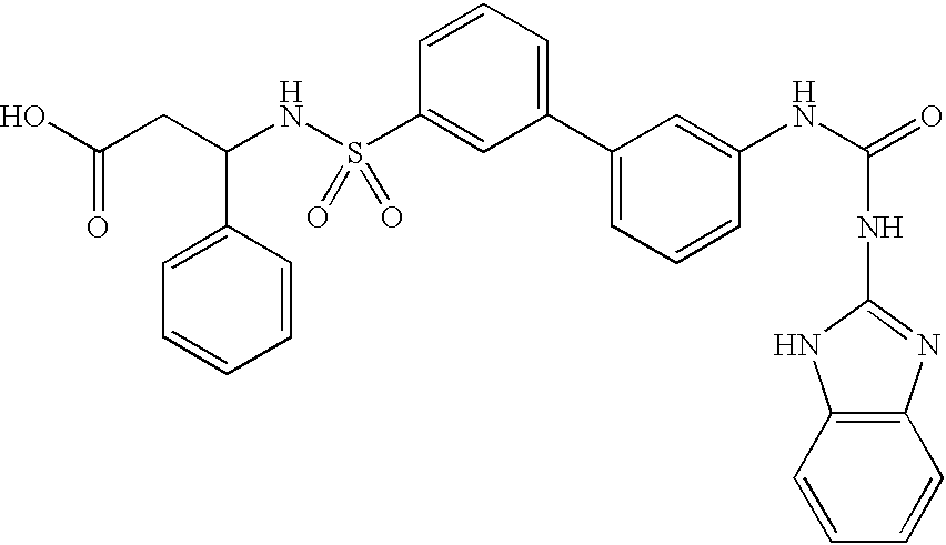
OC(CC(NS(C1=CC(C2=CC=CC(NC(=O)NC3=NC4=C(N3)C=CC=C4)=C2)=CC=C1)(=O)=O)C1=CC=CC=C1)=O
